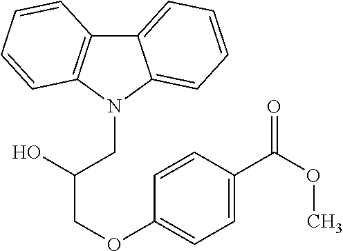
C(N1C2=CC=CC=C2C2=C1C=CC=C2)C(O)COC1=CC=C(C(OC)=O)C=C1
